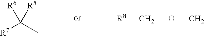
[R7]C(C)([R6])[R5].[R8]COCC
